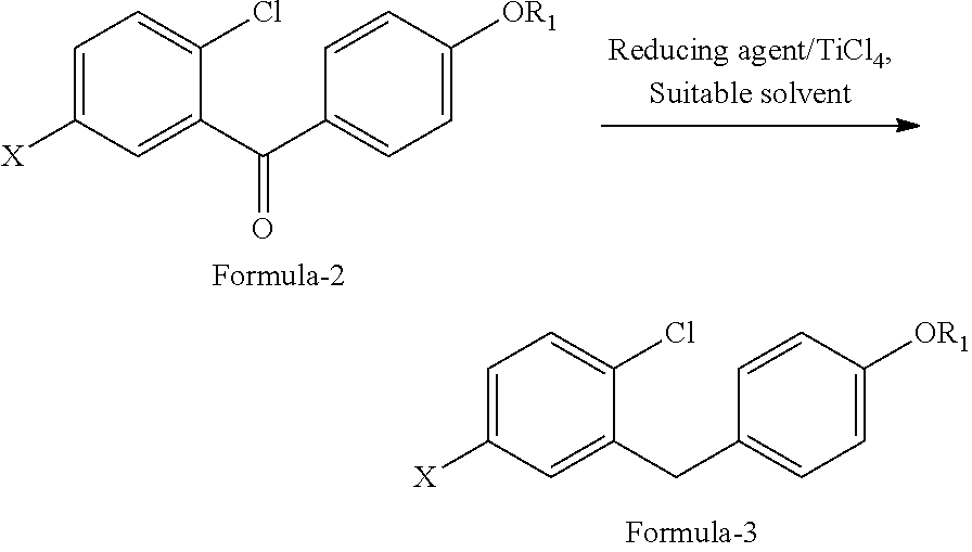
C1=C([X])C=C(CC2=CC=C([OR1])C=C2)C(Cl)=C1.C1=C([X])C=C(C(C2=CC=C([OR1])C=C2)=O)C(Cl)=C1
